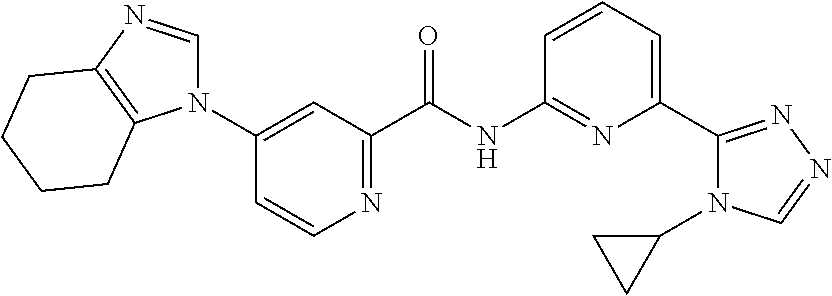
N1(C2=CC(C(NC3=NC(C4=NN=CN4C4CC4)=CC=C3)=O)=NC=C2)C=NC2=C1CCCC2
